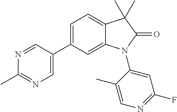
C1=C(C2=CN=C(C)N=C2)C=C2C(=C1)C(C)(C)C(=O)N2C1=CC(F)=NC=C1C
